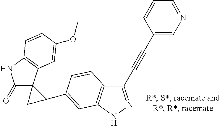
C1(=O)C2(C3=C(N1)C=CC(OC)=C3)CC2C1=CC2=C(C(C#CC3=CN=CC=C3)=NN2)C=C1
